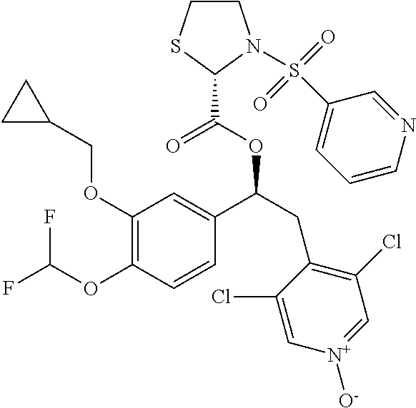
C1(OCC2CC2)=C(OC(F)F)C=CC(C(CC2=C(Cl)C=[N+]([O-])C=C2Cl)OC(=O)C2N(S(C3=CC=CN=C3)(=O)=O)CCS2)=C1
